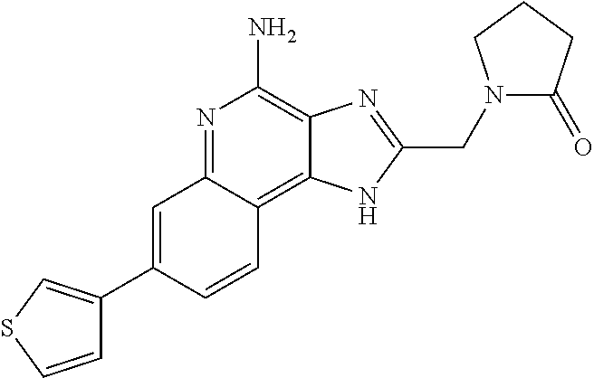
C1=C(C2=CSC=C2)C=CC2=C3C(=C(N)N=C12)N=C(CN1C(=O)CCC1)N3
